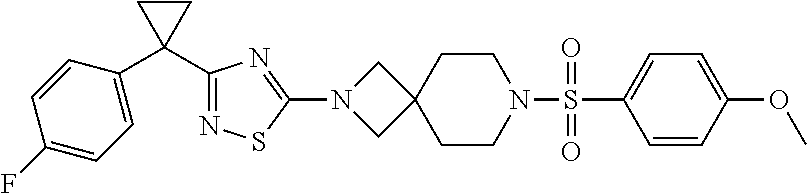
C1=CC(OC)=CC=C1S(N1CCC2(CC1)CN(C1=NC(C3(C4=CC=C(F)C=C4)CC3)=NS1)C2)(=O)=O
